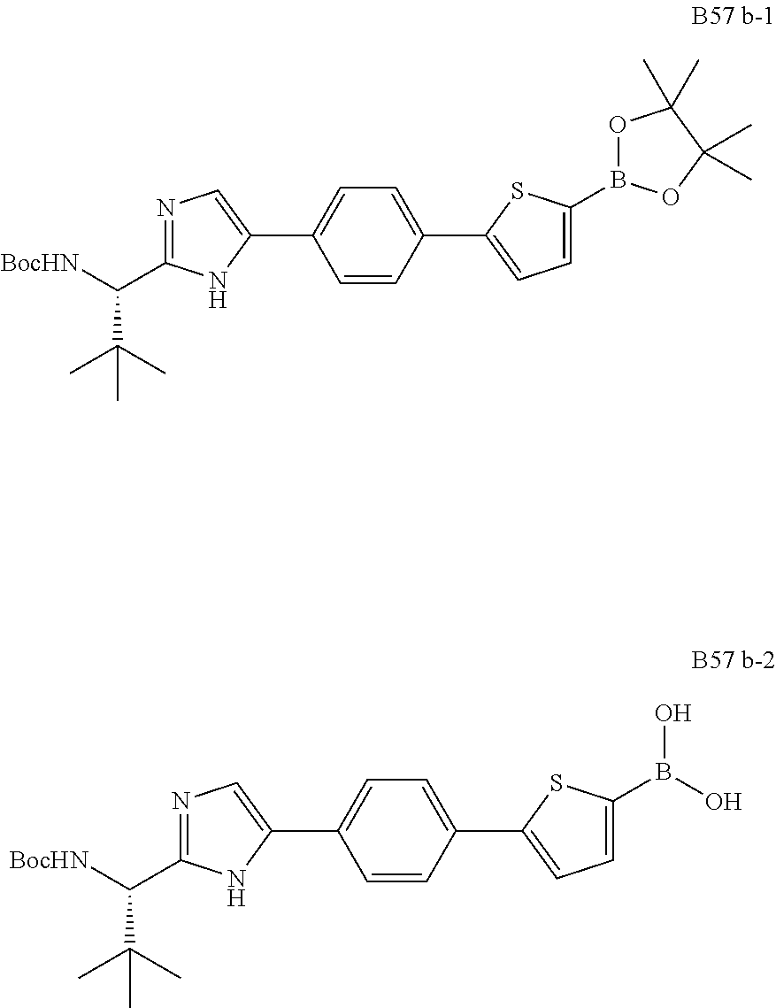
N1=C(C([BocHN])C(C)(C)C)NC(C2=CC=C(C3=CC=C(B4OC(C)(C)C(C)(C)O4)S3)C=C2)=C1.N1=C(C([BocHN])C(C)(C)C)NC(C2=CC=C(C3=CC=C(B(O)O)S3)C=C2)=C1
